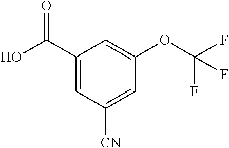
C1(C(O)=O)=CC([CN])=CC(OC(F)(F)F)=C1
